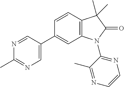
C1=CC2=C(C=C1C1=CN=C(C)N=C1)N(C1=NC=CN=C1C)C(=O)C2(C)C
